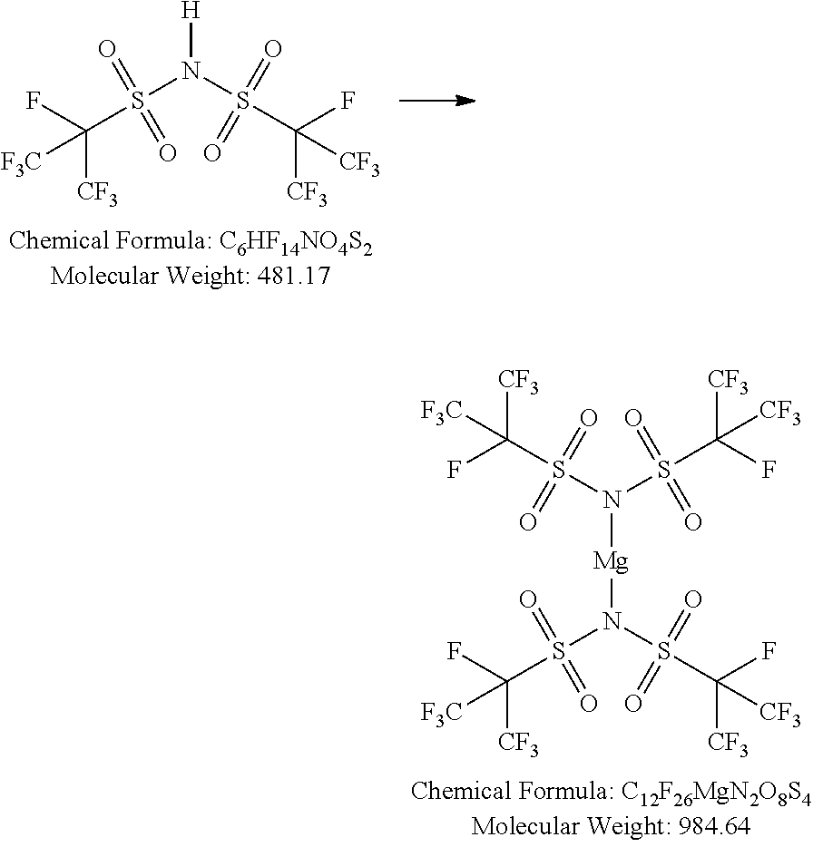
[H]N(S(C([CF3])(F)[F3C])(=O)=O)S(C([CF3])(F)[CF3])(=O)=O.N(S(C([CF3])(F)[F3C])(=O)=O)(S(C([CF3])(F)[CF3])(=O)=O)[Mg]N(S(C([CF3])(F)[F3C])(=O)=O)S(C([CF3])(F)[CF3])(=O)=O
